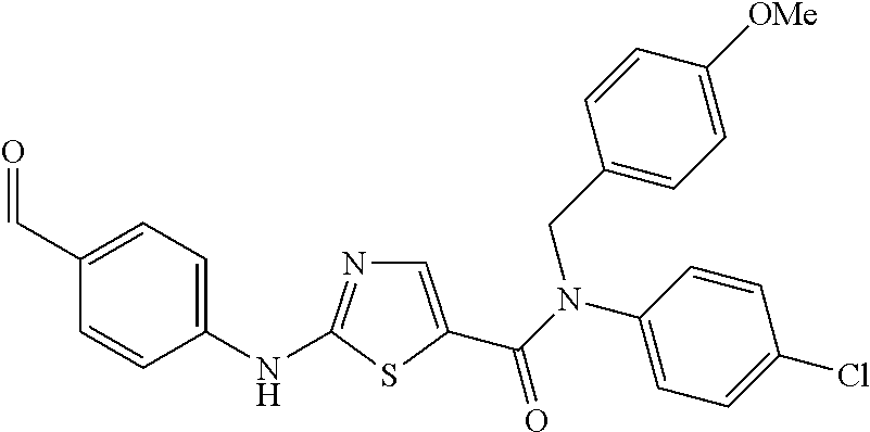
C1(NC2=NC=C(C(=O)N(C3=CC=C(Cl)C=C3)CC3=CC=C([OMe])C=C3)S2)=CC=C(C=O)C=C1
